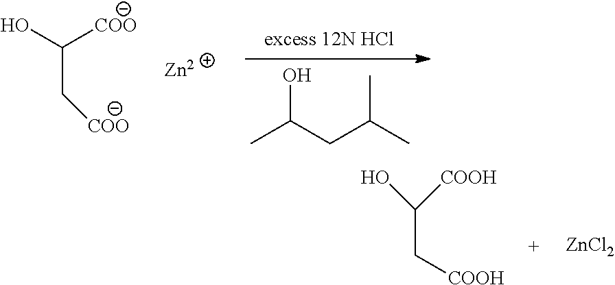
CC(CC(C)C)O.OC([COO])C[COO].[Zn2].OC([COOH])C[COOH].[ZnCl2]
